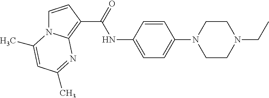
C1=CC(C(=O)NC2=CC=C(N3CCN(CC)CC3)C=C2)=C2N1C(C)=CC(C)=N2
